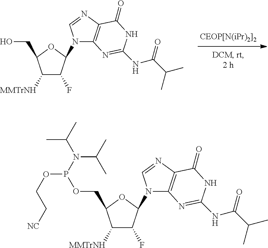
C12=C(N=CN1C1C(F)C([MMTrNH])C(CO)O1)C(=O)NC(NC(C(C)C)=O)=N2.C12=C(N=CN1C1C(F)C([MMTrNH])C(COP(OCC[NC])N(C(C)C)C(C)C)O1)C(=O)NC(NC(C(C)C)=O)=N2
